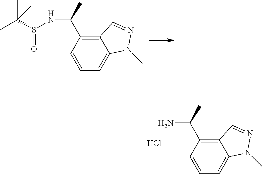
C12=C(C(NS(C(C)(C)C)=O)C)C=CC=C1N(C)N=C2.C12=C(C(N)C)C=CC=C1N(C)N=C2.Cl
